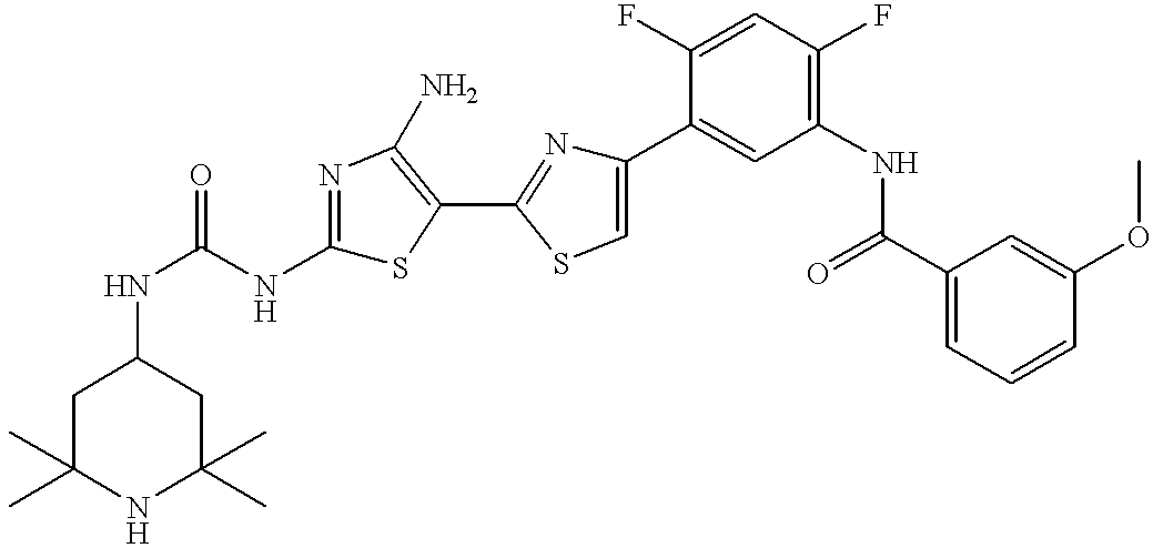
N(C(NC1=NC(N)=C(C2=NC(C3=CC(NC(C4=CC=CC(OC)=C4)=O)=C(F)C=C3F)=CS2)S1)=O)C1CC(C)(C)NC(C)(C)C1
